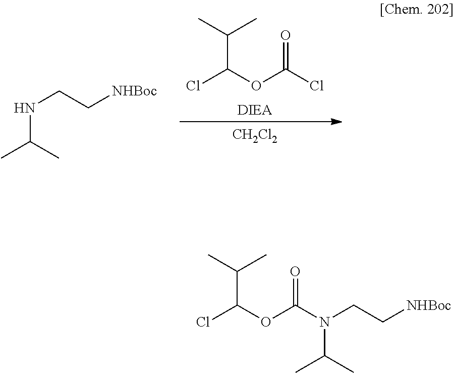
[DIEA].ClC(OC(Cl)=O)C(C)C.[CH2Cl2].N(CC[NHBoc])C(C)C.ClC(OC(N(CC[NHBoc])C(C)C)=O)C(C)C
